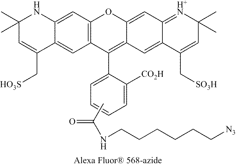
C1=C2C(C[HO3S])=CC(C)(C)NC2=CC2=C1C(C1=CC=CC=C1[CO2H])=C1C(=CC3=[H+N]C(C)(C)C=C(C[SO3H])C3=C1)O2.CC(=O)NCCCCCC[N3]
